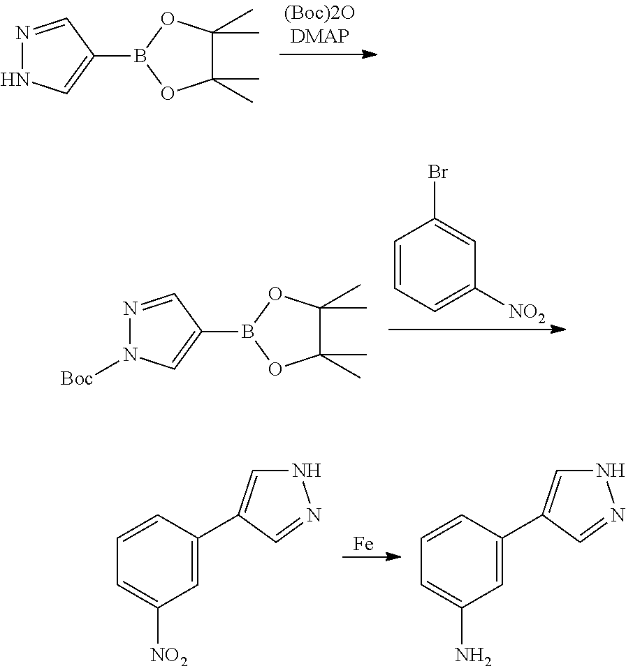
N1=CC(B2OC(C)(C)C(C)(C)O2)=CN1.N1=CC(B2OC(C)(C)C(C)(C)O2)=CN1[Boc].C1=CC=C([NO2])C=C1Br.[Fe].C1=CC(C2=CNN=C2)=CC([NO2])=C1.C1=CC(C2=CNN=C2)=CC(N)=C1
